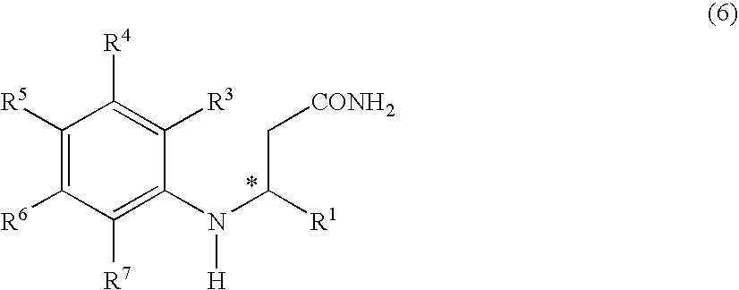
C1([R5])=C([R6])C([R7])=C(N(C([R1])C[CONH2])[H])C([R3])=C1[R4]
